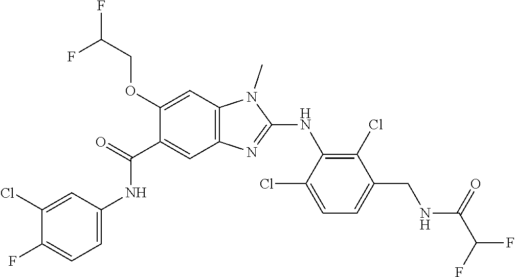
C1(Cl)=CC(NC(C2=CC3=C(C=C2OCC(F)F)N(C)C(NC2=C(Cl)C(CNC(C(F)F)=O)=CC=C2Cl)=N3)=O)=CC=C1F
